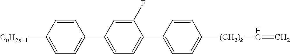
C1(C2=CC=C(C3=CC=C([(CH2)k]C=C)C=C3)C(F)=C2)=CC=C([CnH2n+1])C=C1
